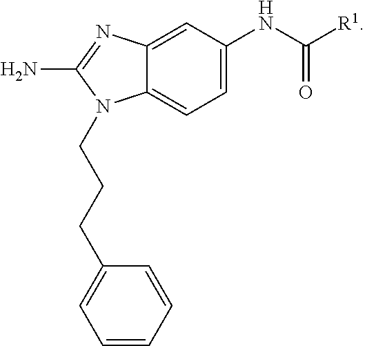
C12=CC=C(NC([R1])=O)C=C1N=C(N)N2CCCC1=CC=CC=C1
